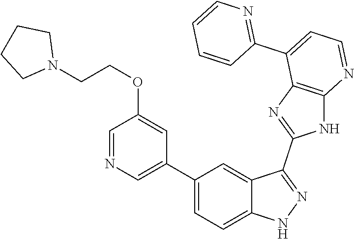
C1(C2=CC=C3C(=C2)C(C2=NC4=C(N2)N=CC=C4C2=NC=CC=C2)=NN3)=CN=CC(OCCN2CCCC2)=C1
